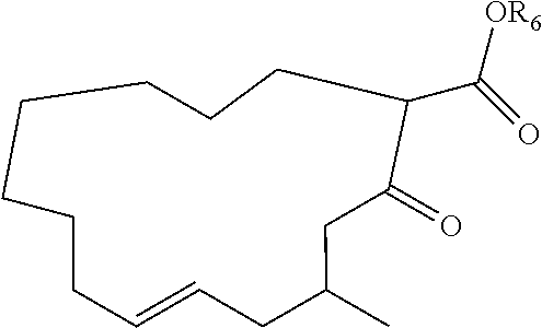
C1CCCC(C(=O)[OR6])C(=O)CC(C)CC=CCCC1
